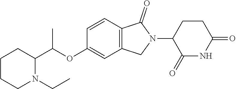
C1=CC2=C(C=C1OC(C1CCCCN1CC)C)CN(C1C(=O)NC(=O)CC1)C2=O
